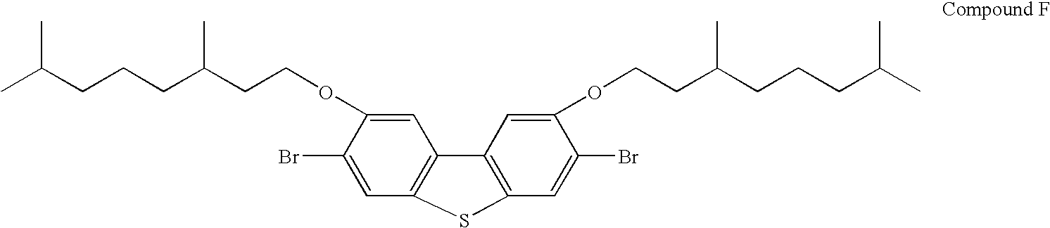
CC(CCCC(CCOC1=CC2=C(C=C1Br)SC1=C2C=C(OCCC(CCCC(C)C)C)C(Br)=C1)C)C
